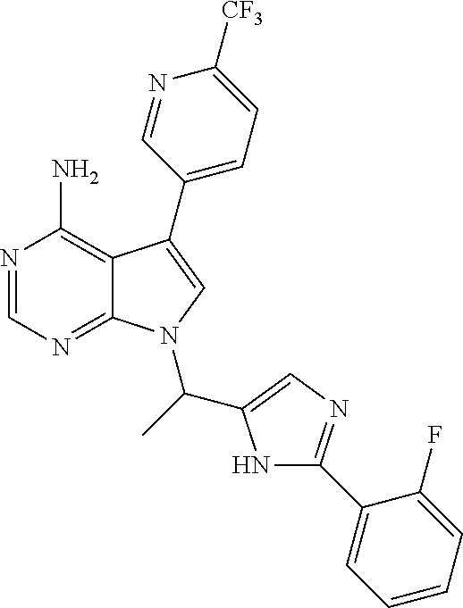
N1=CN=C2C(=C1N)C(C1=CC=C([CF3])N=C1)=CN2C(C1=CN=C(C2=CC=CC=C2F)N1)C
